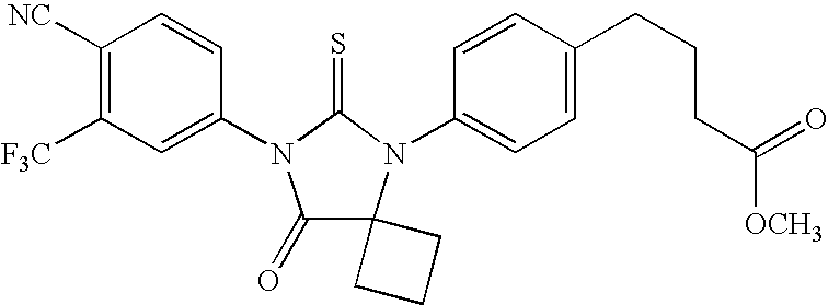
C1([NC])=C([F3C])C=C(N2C(=O)C3(N(C4=CC=C(CCCC([OCH3])=O)C=C4)C2=S)CCC3)C=C1
